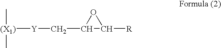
C1(C[Y][(X1)](C)C)C([R])O1
